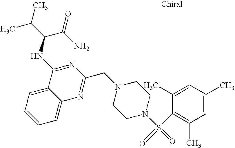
C1=C2C(=CC=C1)N=C(CN1CCN(S(C3=C(C)C=C(C)C=C3C)(=O)=O)CC1)N=C2NC(C(N)=O)C(C)C
